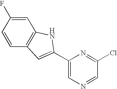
C1=C(C2=CC3=C(C=C(F)C=C3)N2)N=C(Cl)C=N1
